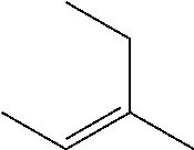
CC=C(CC)C
